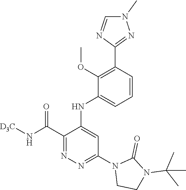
C1=CC(C2=NN(C)C=N2)=C(OC)C(NC2=CC(N3CCN(C(C)(C)C)C3=O)=NN=C2C(N[D3C])=O)=C1
